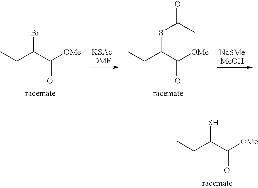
CCC(C([OMe])=O)S.CCC(C([OMe])=O)Br.CCC(C([OMe])=O)SC(C)=O
